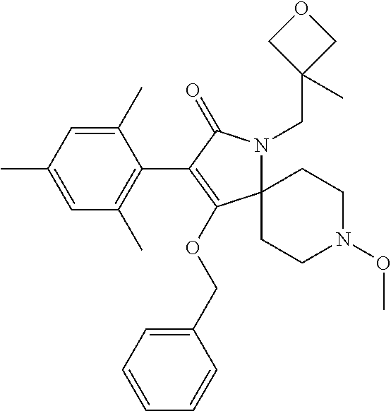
C12(CCN(OC)CC1)N(CC1(C)COC1)C(=O)C(C1=C(C)C=C(C)C=C1C)=C2OCC1=CC=CC=C1
